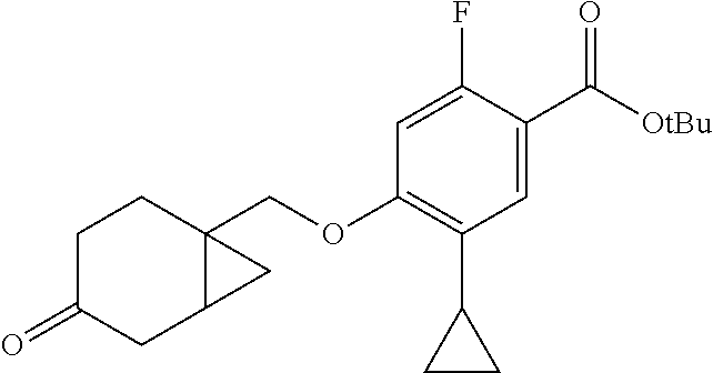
C1(=O)CC2C(COC3=C(C4CC4)C=C(C([OtBu])=O)C(F)=C3)(CC1)C2
